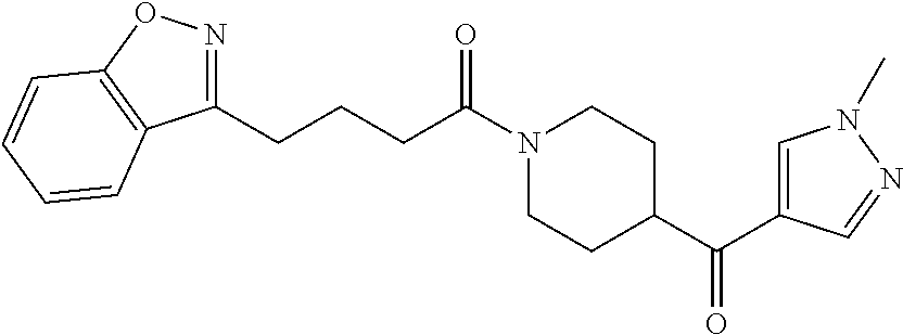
C1(CCCC(N2CCC(C(=O)C3=CN(C)N=C3)CC2)=O)=NOC2=C1C=CC=C2
